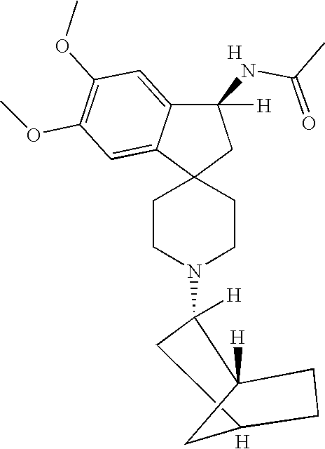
C1CN(C2([H])CC3CC2([H])CC3)CCC12CC(NC(C)=O)([H])C1=CC(OC)=C(OC)C=C21.[H].[H]
